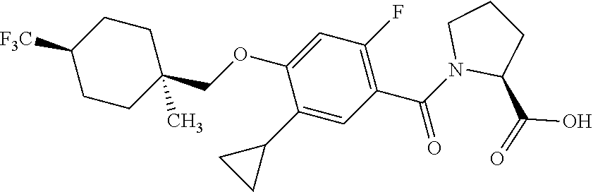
C1(C2CC2)=CC(C(N2CCCC2C(=O)O)=O)=C(F)C=C1OCC1(C)CCC([F3C])CC1
